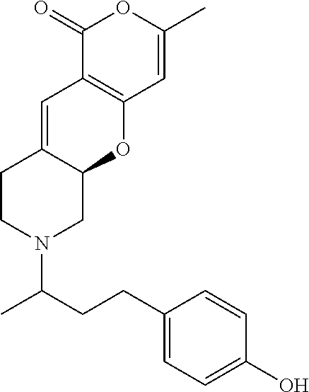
C1(=O)C2=C(C=C(C)O1)OC1C(=C2)CCN(C(C)CCC2=CC=C(O)C=C2)C1
